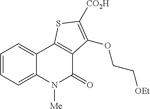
C1=CC=C2C(=C1)C1=C(C(=O)N2[Me])C(OCC[OEt])=C([CO2H])S1
